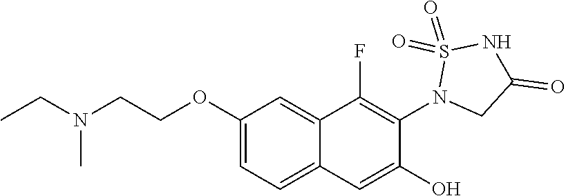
C1(OCCN(CC)C)=CC=C2C(=C1)C(F)=C(N1CC(=O)NS1(=O)=O)C(O)=C2
